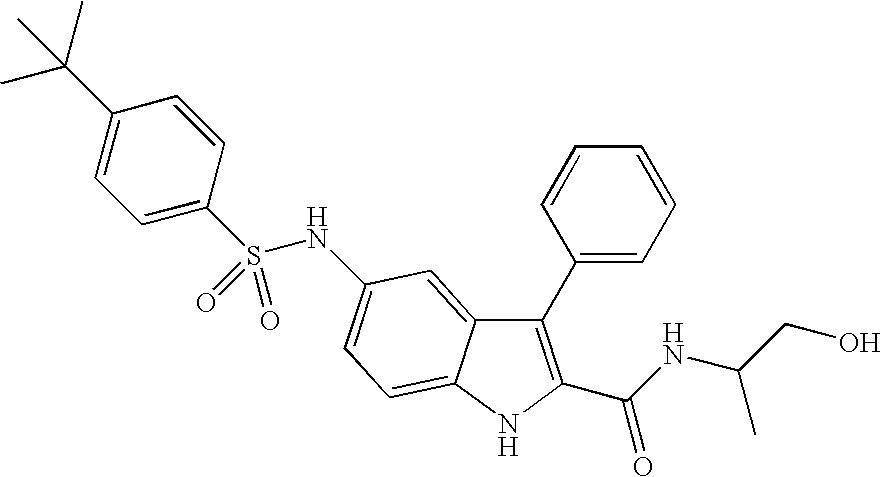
C1(C2=CC=CC=C2)=C(C(NC(CO)C)=O)NC2=CC=C(NS(C3=CC=C(C(C)(C)C)C=C3)(=O)=O)C=C12
